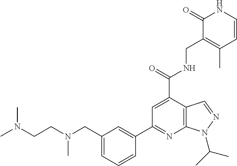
N(CCN(C)C)(C)CC1=CC=CC(C2=NC3=C(C(C(=O)NCC4=C(C)C=CNC4=O)=C2)C=NN3C(C)C)=C1
